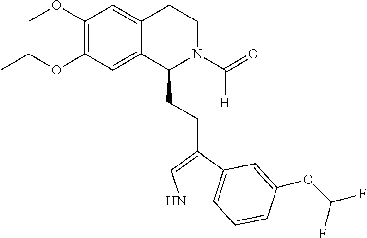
C(OC1=C(OC)C=C2C(=C1)C(CCC1=CNC3=C1C=C(OC(F)F)C=C3)N(C(=O)[H])CC2)C
